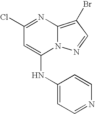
C1(Cl)=NC2=C(Br)C=NN2C(NC2=CC=NC=C2)=C1
